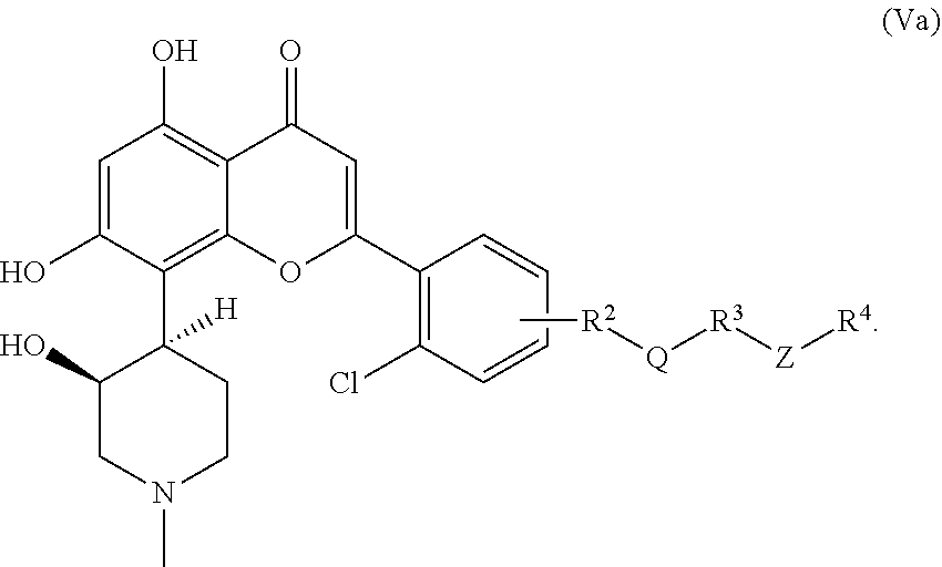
C1=C(O)C(C2([H])C(O)CN(C)CC2)=C2C(=C1O)C(=O)C=C(C1=C(Cl)C=CC=C1)O2.C[R2][Q][R3][Z][R4]
